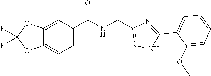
C1=C(C(NCC2=NNC(C3=CC=CC=C3OC)=N2)=O)C=C2C(=C1)OC(F)(F)O2
